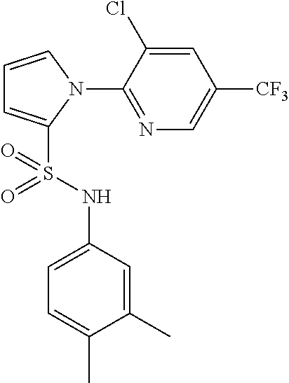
C1=CN(C2=NC=C([CF3])C=C2Cl)C(S(NC2=CC=C(C)C(C)=C2)(=O)=O)=C1
